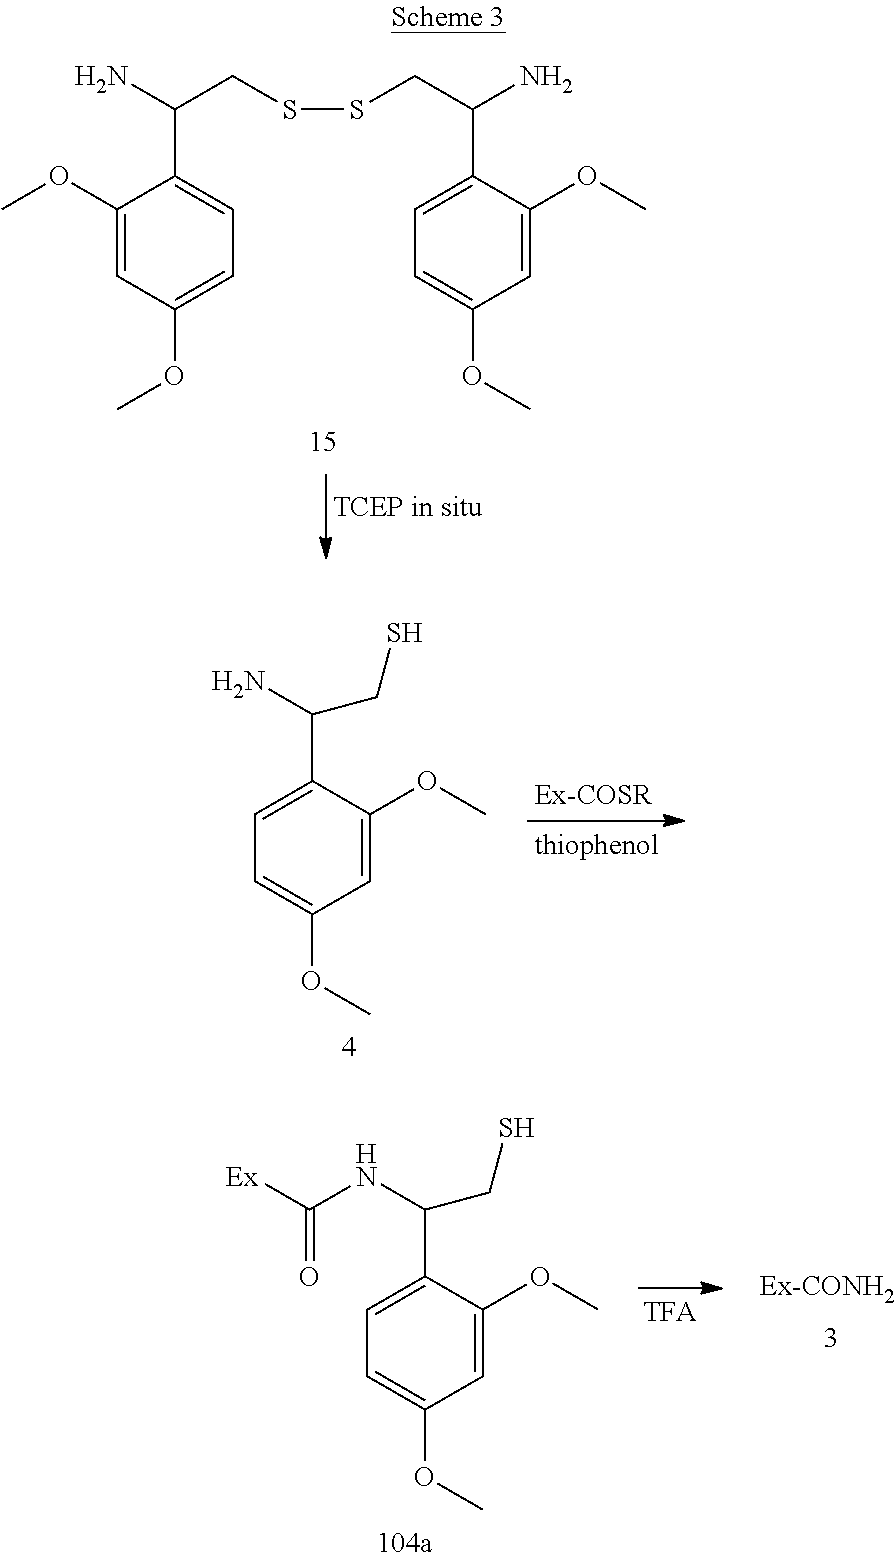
C1(OC)=CC(OC)=CC=C1C(N)CSSCC(N)C1=CC=C(OC)C=C1OC.C1=C(OC)C(C(N)CS)=CC=C1OC.C1=C(OC)C(C(NC([Ex])=O)CS)=CC=C1OC
